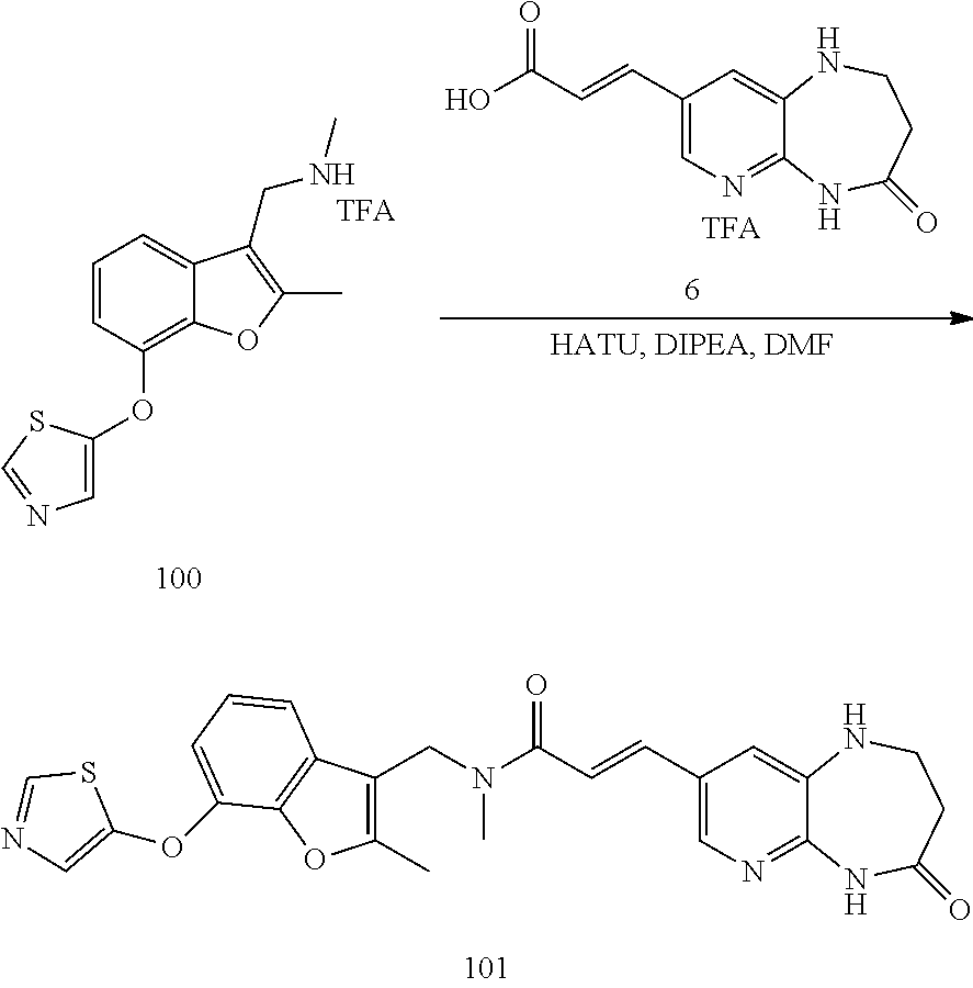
C1=C(OC2=C3C(=CC=C2)C(CNC)=C(C)O3)SC=N1.C1(C=CC(O)=O)=CN=C2C(=C1)NCCC(=O)N2.C1(C=CC(N(CC2=C(C)OC3=C2C=CC=C3OC2=CN=CS2)C)=O)=CN=C2C(=C1)NCCC(=O)N2
